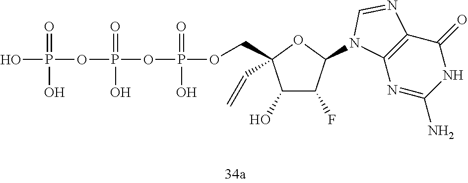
OP(=O)(O)OP(=O)(O)OP(=O)(O)OCC1(C=C)C(O)C(F)C(N2C3=C(C(=O)NC(N)=N3)N=C2)O1
